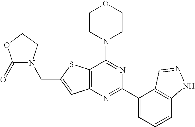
C1CN(C2=NC(C3=CC=CC4=C3C=NN4)=NC3=C2SC(CN2C(=O)OCC2)=C3)CCO1
